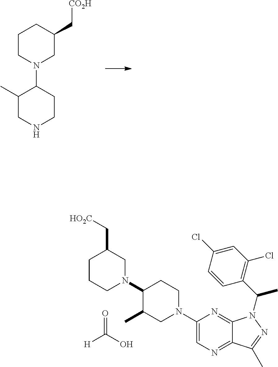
C1CN(C2C(C)CNCC2)CC(C[CO2H])C1.C1CN(C2C(C)CN(C3=CN=C4C(=N3)N(C(C3=C(Cl)C=C(Cl)C=C3)C)N=C4C)CC2)CC(C[HO2C])C1.O=C(O)[H]
